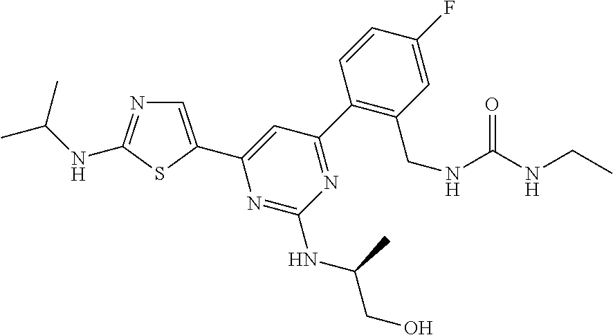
C1(C2=NC(NC(CO)C)=NC(C3=CN=C(NC(C)C)S3)=C2)=C(CNC(=O)NCC)C=C(F)C=C1
